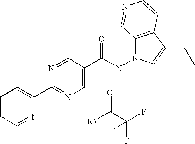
N(C(C1=CN=C(C2=CC=CC=N2)N=C1C)=O)N1C2=C(C(CC)=C1)C=CN=C2.OC(C(F)(F)F)=O
